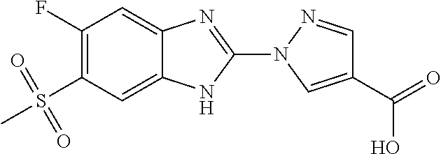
C1(F)=C(S(C)(=O)=O)C=C2C(=C1)N=C(N1C=C(C(=O)O)C=N1)N2
